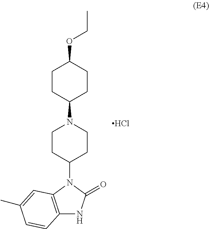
C1CC(N2CCC(N3C4=C(NC3=O)C=CC(C)=C4)CC2)CCC1OCC.Cl
